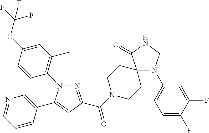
N1(C2=C(C)C=C(OC(F)(F)F)C=C2)N=C(C(=O)N2CCC3(CC2)N(C2=CC=C(F)C(F)=C2)CNC3=O)C=C1C1=CN=CC=C1
